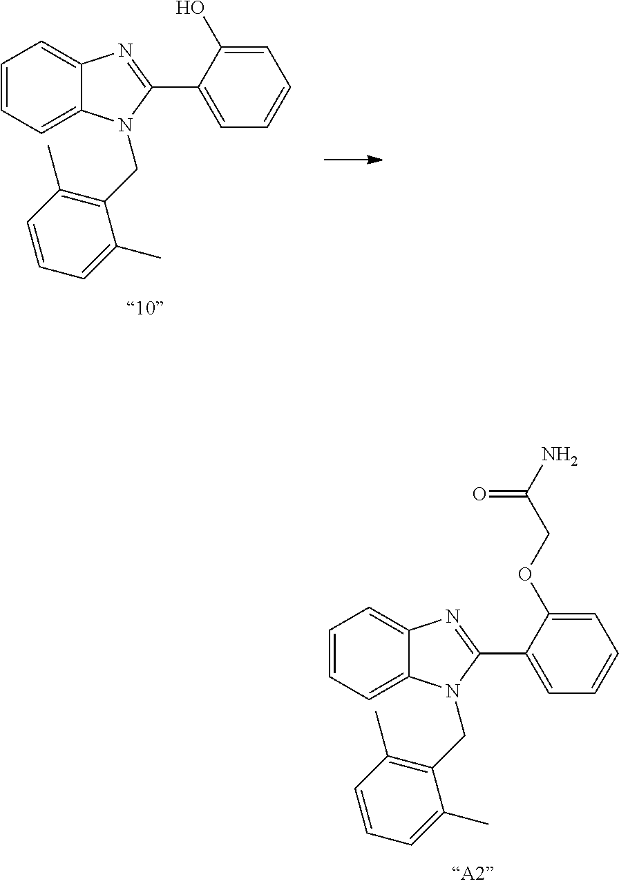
C1=CC=C2C(=C1)N=C(C1=CC=CC=C1O)N2CC1=C(C)C=CC=C1C.C1=CC=C2C(=C1)N=C(C1=CC=CC=C1OCC(=O)N)N2CC1=C(C)C=CC=C1C
